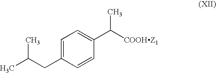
C1=C(CC(C)C)C=CC(C([COOHZ1])C)=C1
